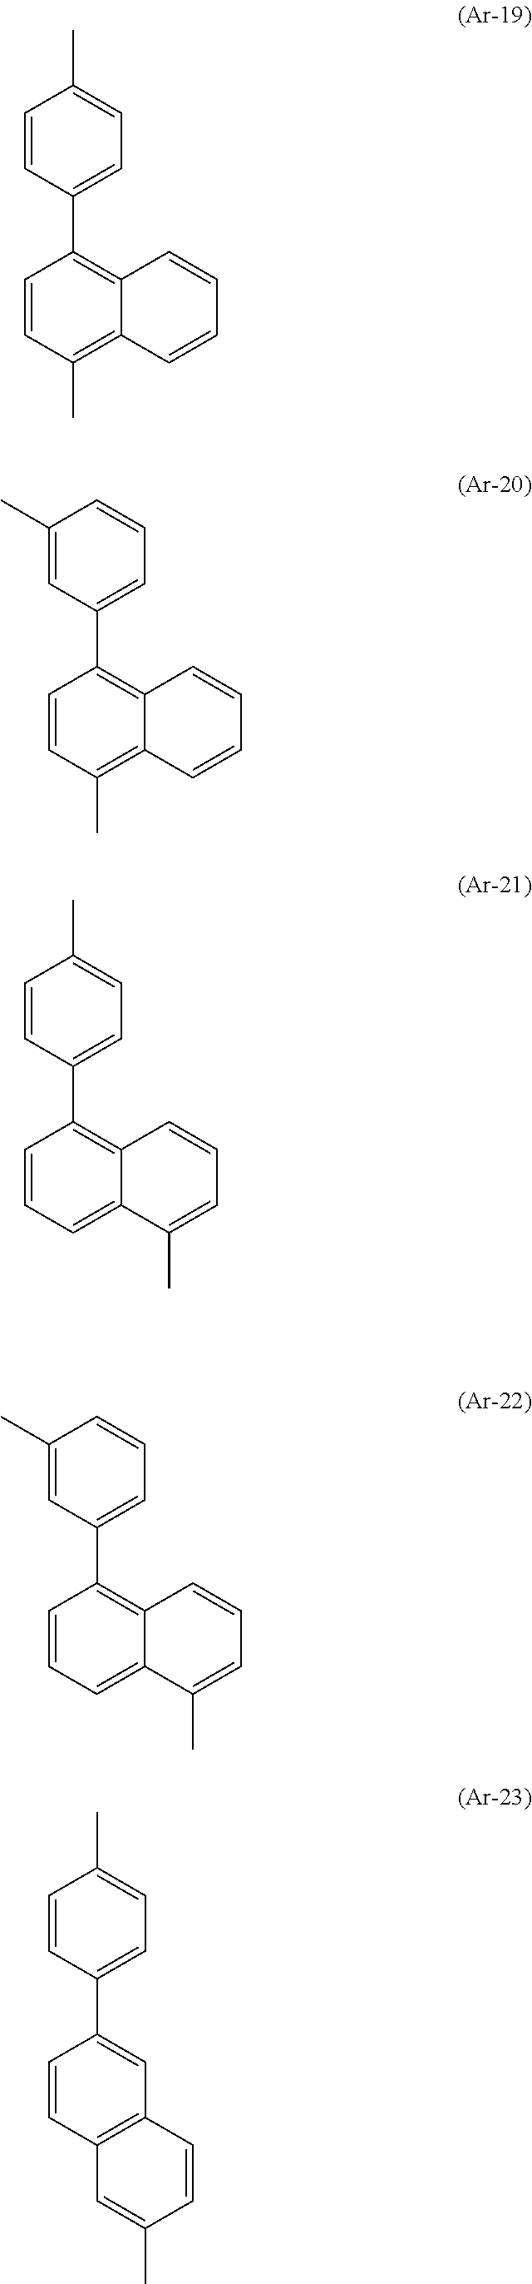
C1=CC(C)=C2C(=C1C1=CC=C(C)C=C1)C=CC=C2.C1=CC(C)=C2C(=C1C1=CC=CC(C)=C1)C=CC=C2.C1=CC=C2C(=C1C1=CC=C(C)C=C1)C=CC=C2C.C1=CC=C2C(=C1C1=CC=CC(C)=C1)C=CC=C2C.C1=CC2=C(C=C1C1=CC=C(C)C=C1)C=CC(C)=C2
